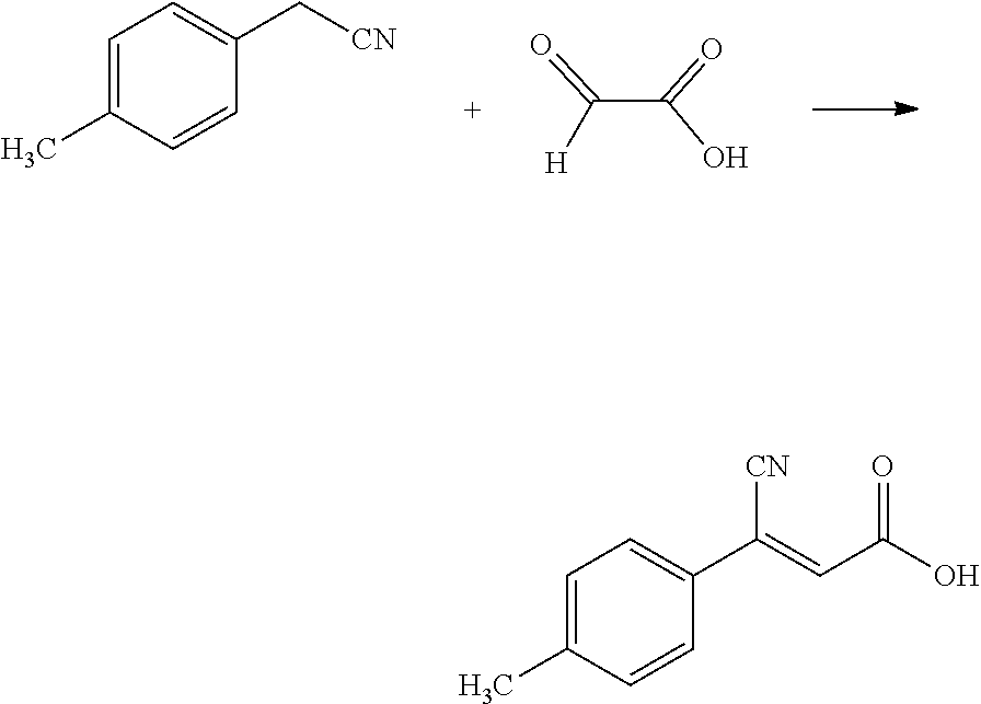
C1=C(C)C=CC(C[CN])=C1.C(C(=O)O)([H])=O.C1=C(C)C=CC(C(=CC(O)=O)[CN])=C1
